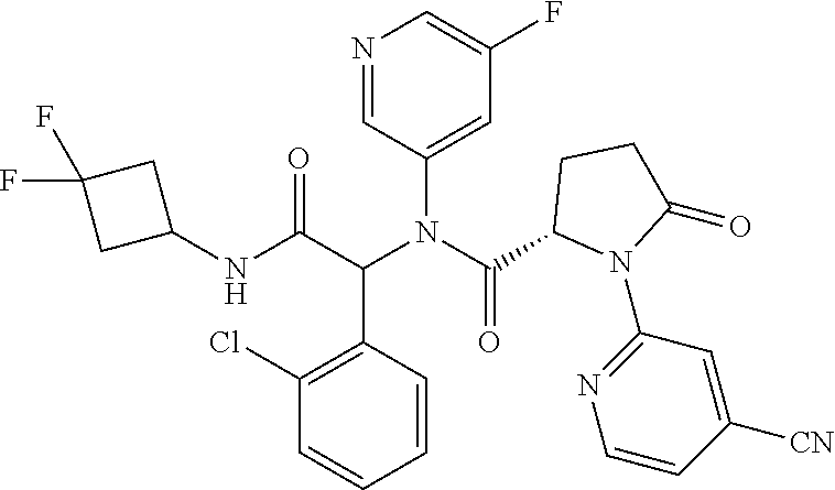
N1=CC(N(C(=O)C2N(C3=NC=CC([CN])=C3)C(=O)CC2)C(C(NC2CC(F)(F)C2)=O)C2=C(Cl)C=CC=C2)=CC(F)=C1
